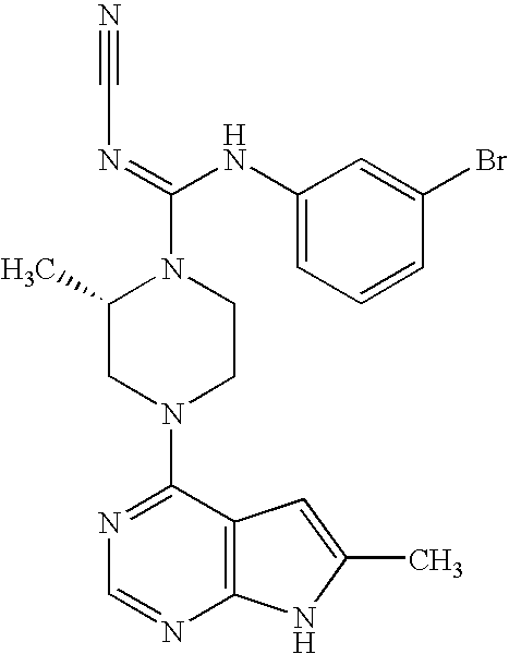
C1(N2CCN(C(=NC#N)NC3=CC=CC(Br)=C3)C(C)C2)=NC=NC2=C1C=C(C)N2
